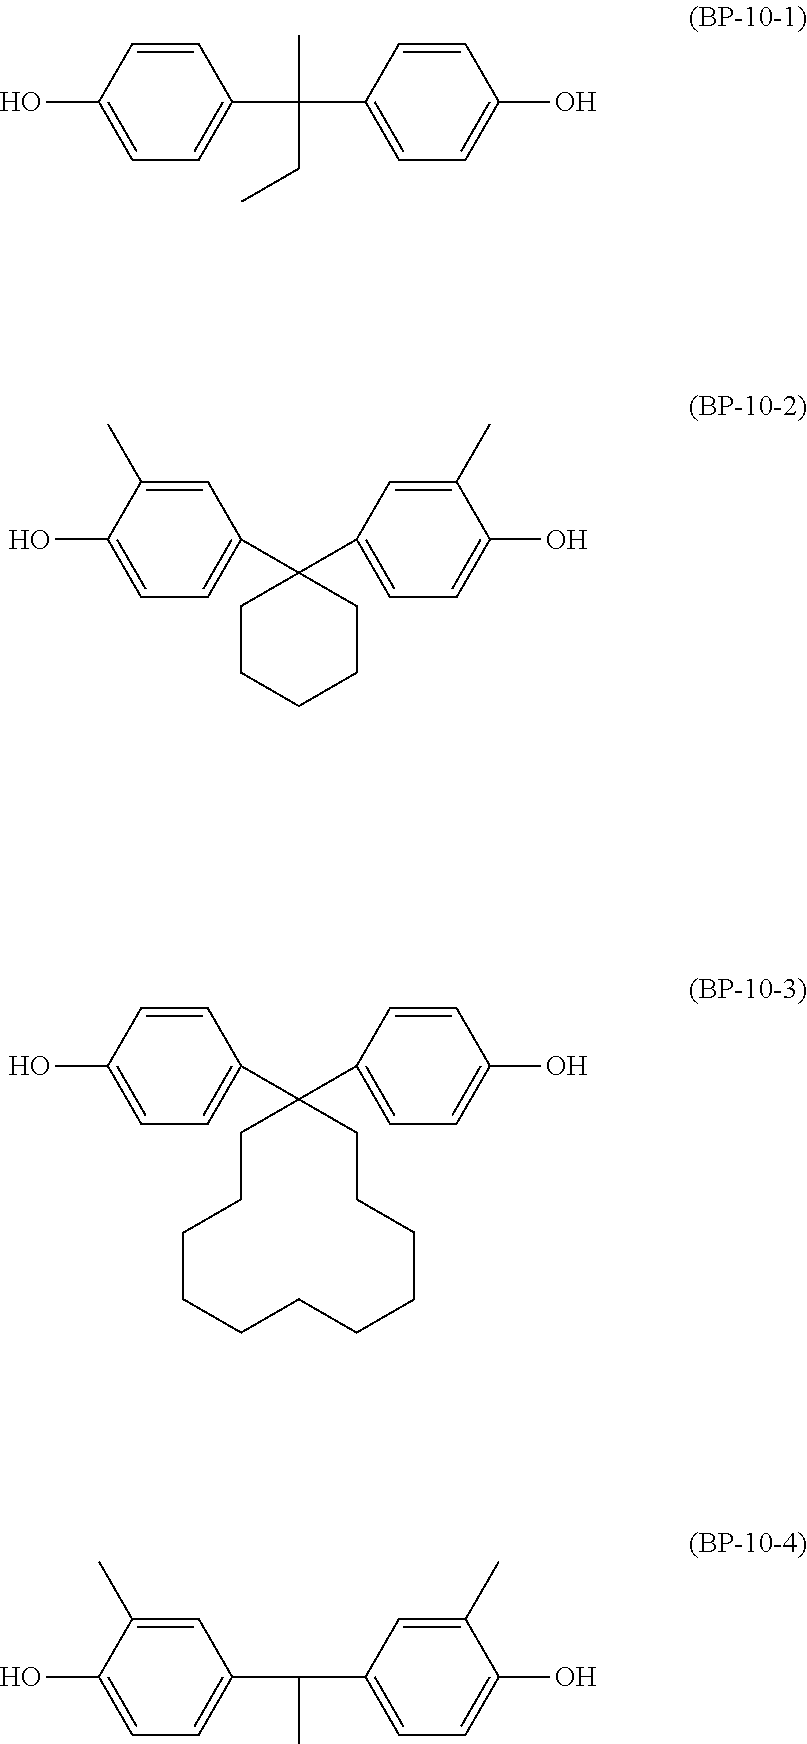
C1=CC(O)=CC=C1C(C1=CC=C(O)C=C1)(C)CC.C1=C(C)C(O)=CC=C1C1(C2=CC=C(O)C(C)=C2)CCCCC1.C1=CC(O)=CC=C1C1(C2=CC=C(O)C=C2)CCCCCCCCCCC1.C1=C(C)C(O)=CC=C1C(C1=CC=C(O)C(C)=C1)C
